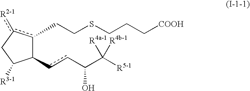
C1(ccC(C([R5-1])([R4a-1])[R4b-1])O)C([R3-1])Cc([R2-1])c1CCSCCC[COOH]
